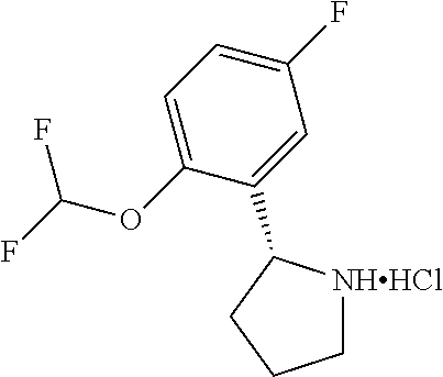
[NHHCl]1CCCC1C1=CC(F)=CC=C1OC(F)F
